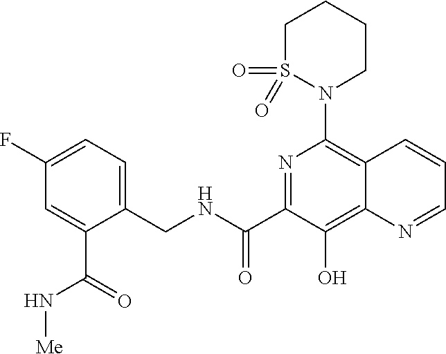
C1(CNC(C2=NC(N3CCCCS3(=O)=O)=C3C(=C2O)N=CC=C3)=O)=CC=C(F)C=C1C(=O)N[Me]
